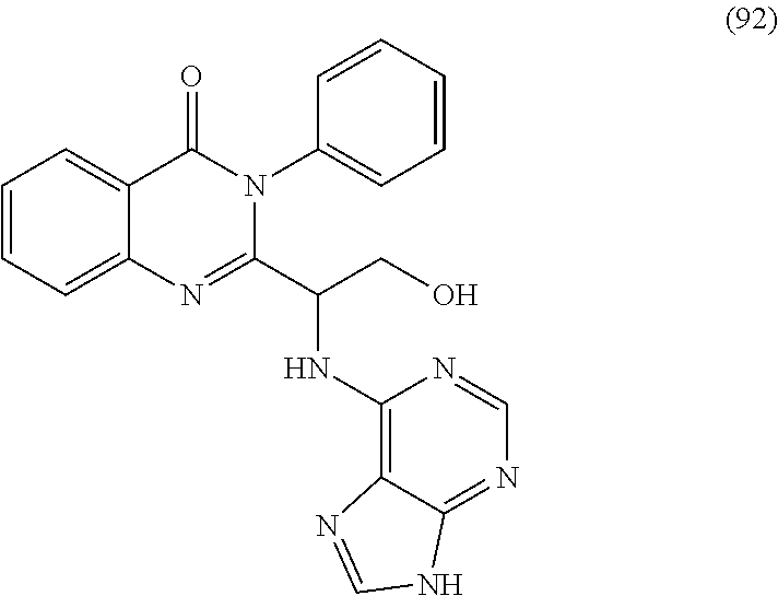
C1=CC=C2C(=C1)C(=O)N(C1=CC=CC=C1)C(C(NC1=C3C(=NC=N1)NC=N3)CO)=N2
